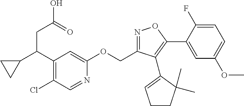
C1=NC(OCC2=NOC(C3=CC(OC)=CC=C3F)=C2C2=CCCC2(C)C)=CC(C(C2CC2)CC(=O)O)=C1Cl
